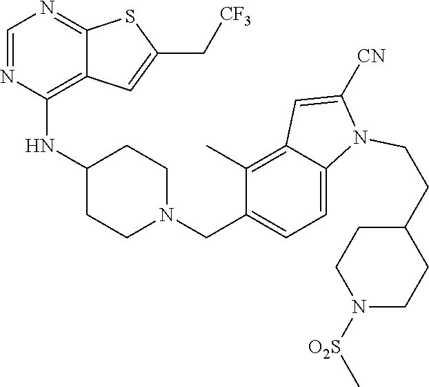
C1=NC(NC2CCN(CC3=CC=C4C(=C3C)C=C([CN])N4CCC3CCN([O2S]C)CC3)CC2)=C2C(=N1)SC(C[CF3])=C2
